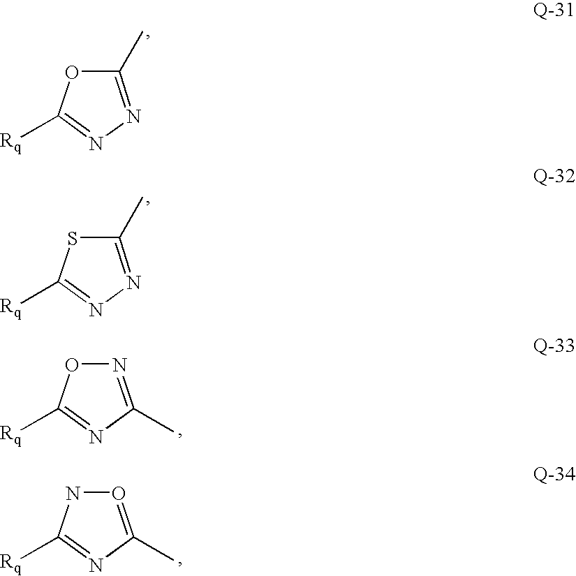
C1(C)=NN=C([Rq])O1.C1(C)=NN=C([Rq])S1.N1=C(C)N=C([Rq])O1.O1=C(C)N=C([Rq])N1
